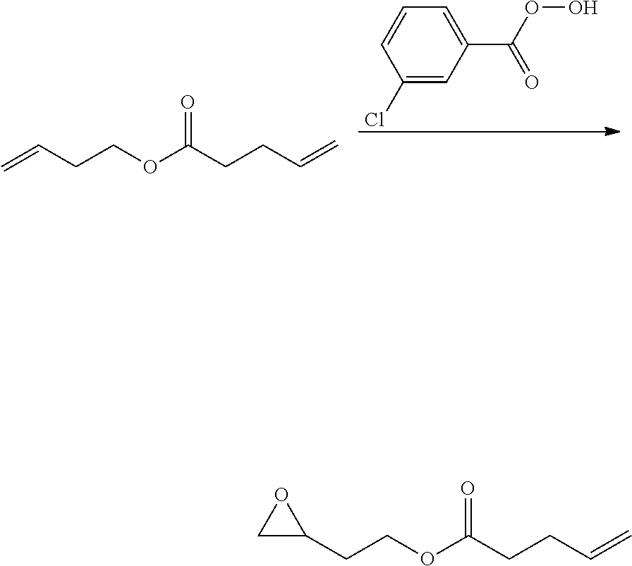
C1(Cl)=CC(C(OO)=O)=CC=C1.C=CCCOC(CCC=C)=O.C1(CCOC(CCC=C)=O)OC1
